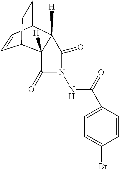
C1=CC2C3([H])C([H])(C1CC2)C(=O)N(NC(=O)C1=CC=C(Br)C=C1)C3=O
